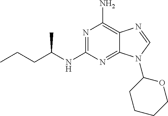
N1=C(NC(CCC)C)N=C2C(=C1N)N=CN2C1OCCCC1
